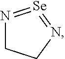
N1=[Se]=NCC1
